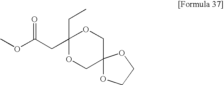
COC(CC1(CC)OCC2(CO1)OCCO2)=O
